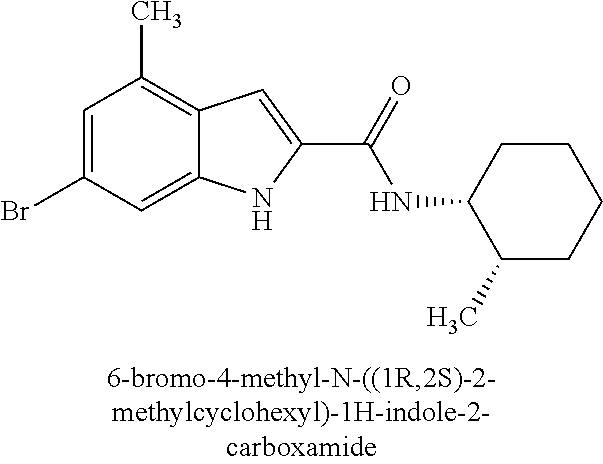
C12=CC(Br)=CC(C)=C1C=C(C(=O)NC1C(C)CCCC1)N2
